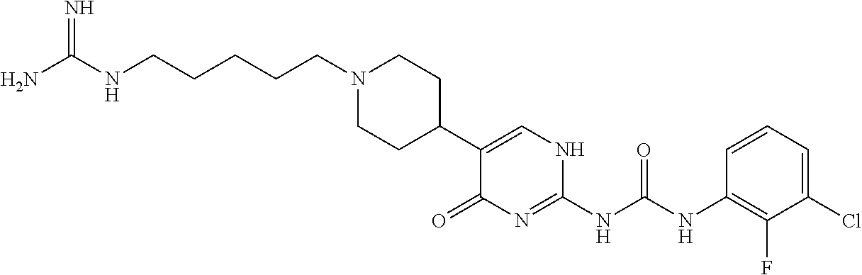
C1(C2CCN(CCCCCNC(N)=N)CC2)=CNC(NC(NC2=C(F)C(Cl)=CC=C2)=O)=NC1=O
